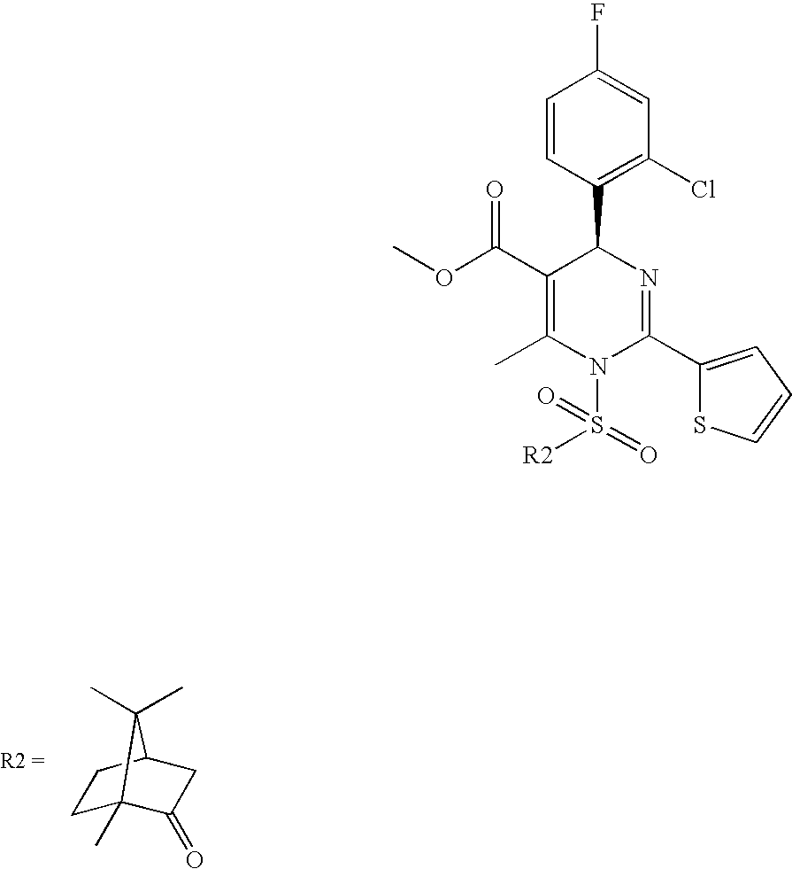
C1C2(C)C(=O)CC(C1)C2(C)C.C1=CC(C2N=C(C3=CC=CS3)N(S(=O)([R2])=O)C(C)=C2C(OC)=O)=C(Cl)C=C1F
